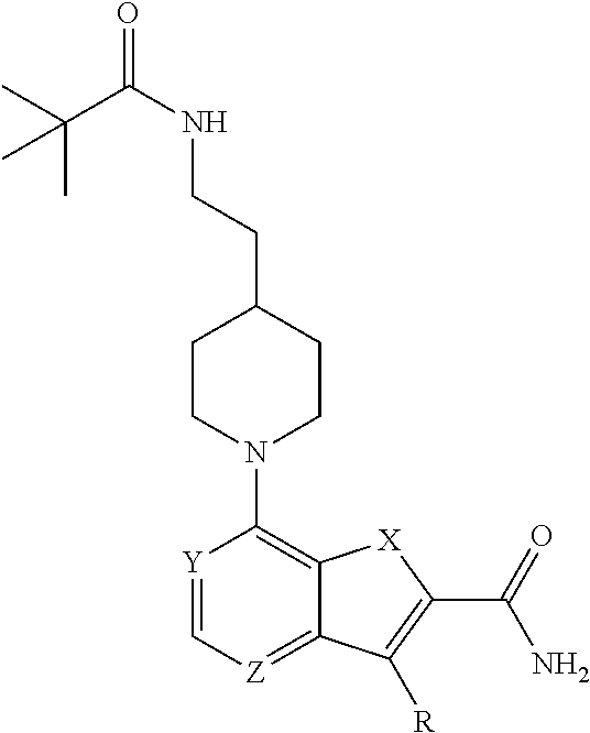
[Y]1=C[Z]=C2C(=C1N1CCC(CCNC(=O)C(C)(C)C)CC1)[X]C(C(=O)N)=C2[R]
